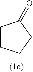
C1CCCC1=O
